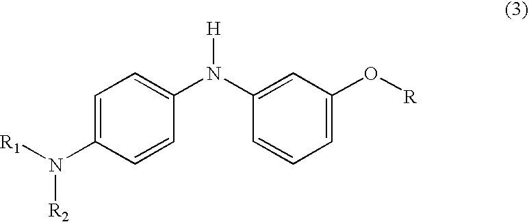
C1=C(N([R1])[R2])C=CC(N(C2=CC(O[R])=CC=C2)[H])=C1
